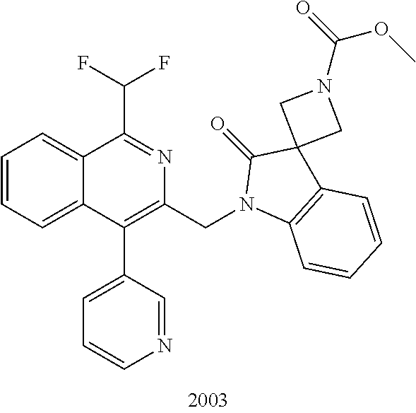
C1=CC=C2C(=C1)C(C(F)F)=NC(CN1C3=C(C=CC=C3)C3(C1=O)CN(C(=O)OC)C3)=C2C1=CC=CN=C1
